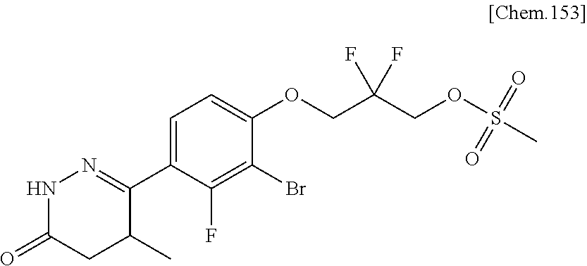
C1(C2=NNC(=O)CC2C)=CC=C(OCC(COS(C)(=O)=O)(F)F)C(Br)=C1F
